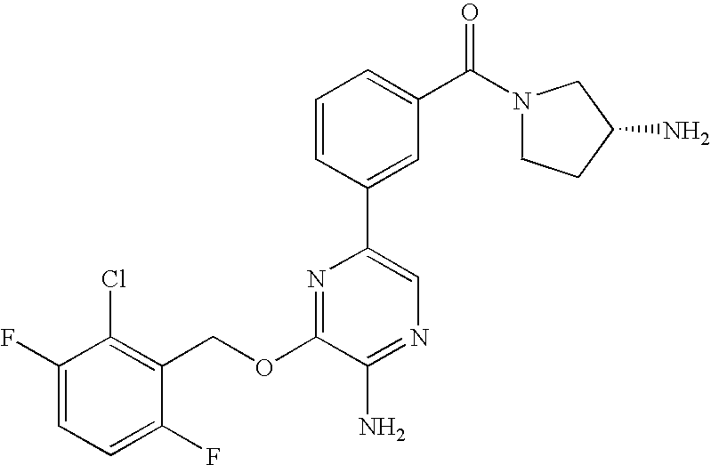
C1(OCC2=C(Cl)C(F)=CC=C2F)=NC(C2=CC(C(N3CCC(N)C3)=O)=CC=C2)=CN=C1N
